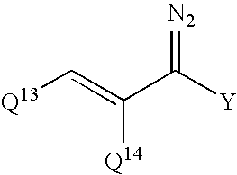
[Q13]C=C(C([Y])=[N2])[Q14]
